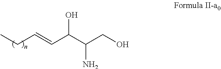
OC(C(CO)N)C=CCC
